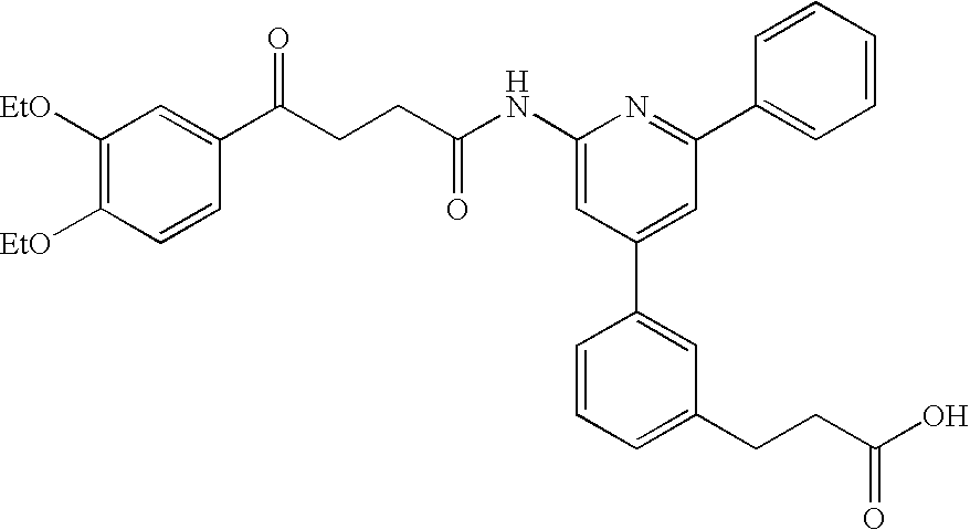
C1([EtO])=C([EtO])C=CC(C(CCC(NC2=CC(C3=CC(CCC(O)=O)=CC=C3)=CC(C3=CC=CC=C3)=N2)=O)=O)=C1
